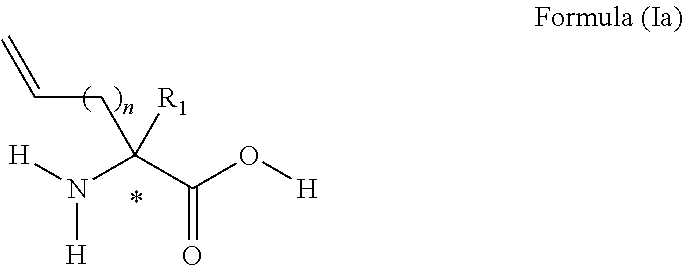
[H]N(C(C(O[H])=O)([R1])CC=C)[H]
